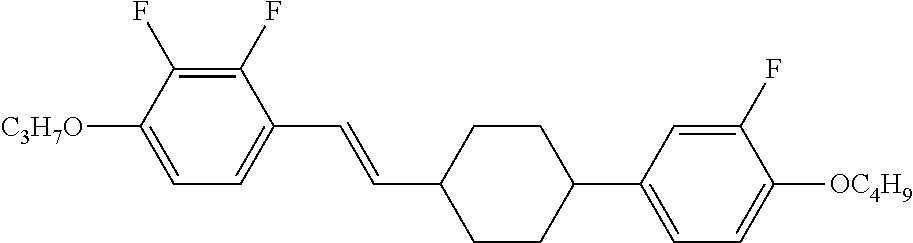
C1(F)=C(F)C([C3H7O])=CC=C1C=CC1CCC(C2=CC=C([OC4H9])C(F)=C2)CC1
